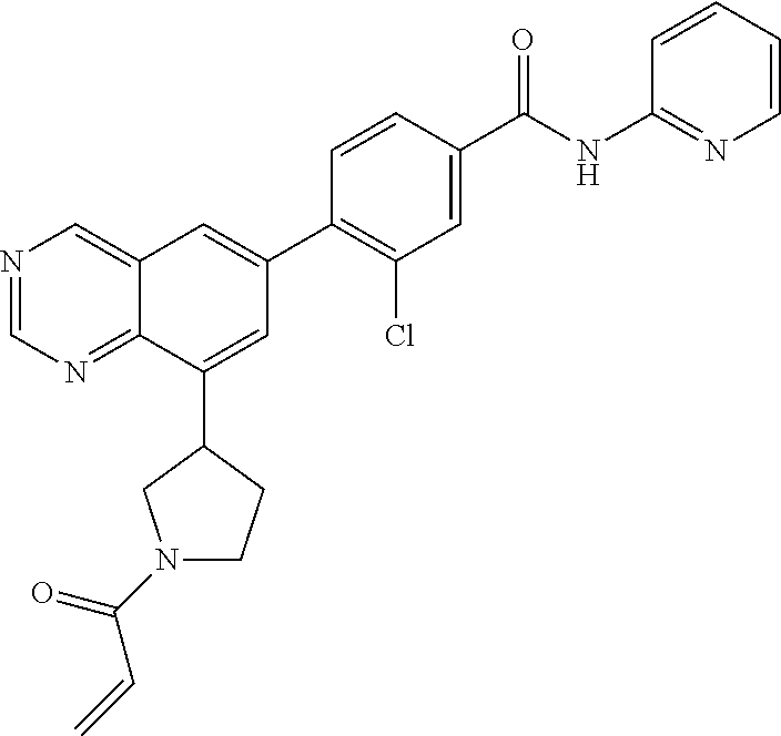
N1=CN=C2C(=C1)C=C(C1=C(Cl)C=C(C(NC3=NC=CC=C3)=O)C=C1)C=C2C1CN(C(=O)C=C)CC1
